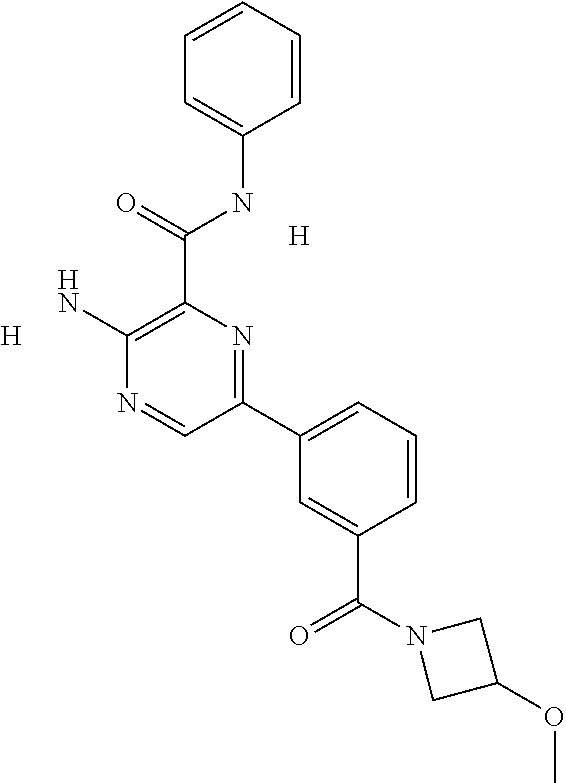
[H].C1(C(NC2=CC=CC=C2)=O)=C(N)N=CC(C2=CC=CC(C(N3CC(OC)C3)=O)=C2)=N1.[H]
